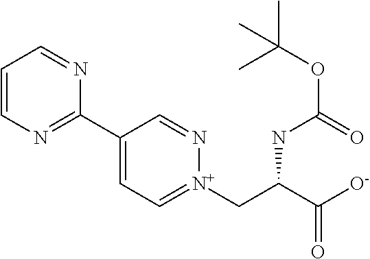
[N+]1(CC(C([O-])=O)NC(=O)OC(C)(C)C)=CC=C(C2=NC=CC=N2)C=N1
